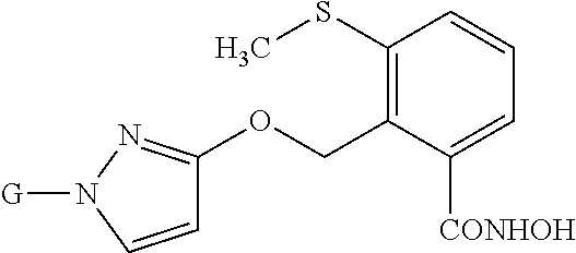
C1(SC)=C(COC2=NN([G])C=C2)C([CONHOH])=CC=C1
